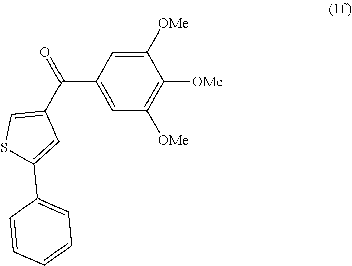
C1=C([OMe])C([OMe])=C([OMe])C=C1C(C1=CSC(C2=CC=CC=C2)=C1)=O
